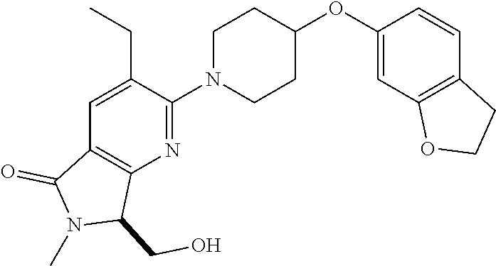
C1=C(CC)C(N2CCC(OC3=CC4=C(C=C3)CCO4)CC2)=NC2=C1C(=O)N(C)C2CO
